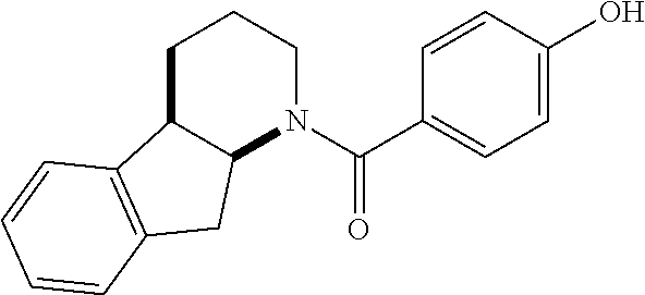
C1C2C(N(C(=O)C3=CC=C(O)C=C3)CC1)CC1=C2C=CC=C1
